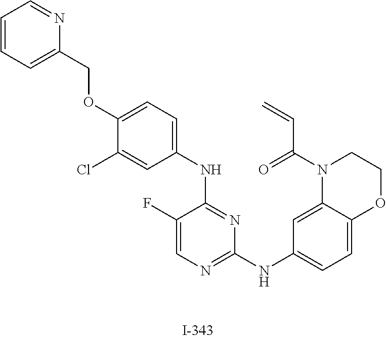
C1(F)=CN=C(NC2=CC=C3C(=C2)N(C(C=C)=O)CCO3)N=C1NC1=CC=C(OCC2=CC=CC=N2)C(Cl)=C1
